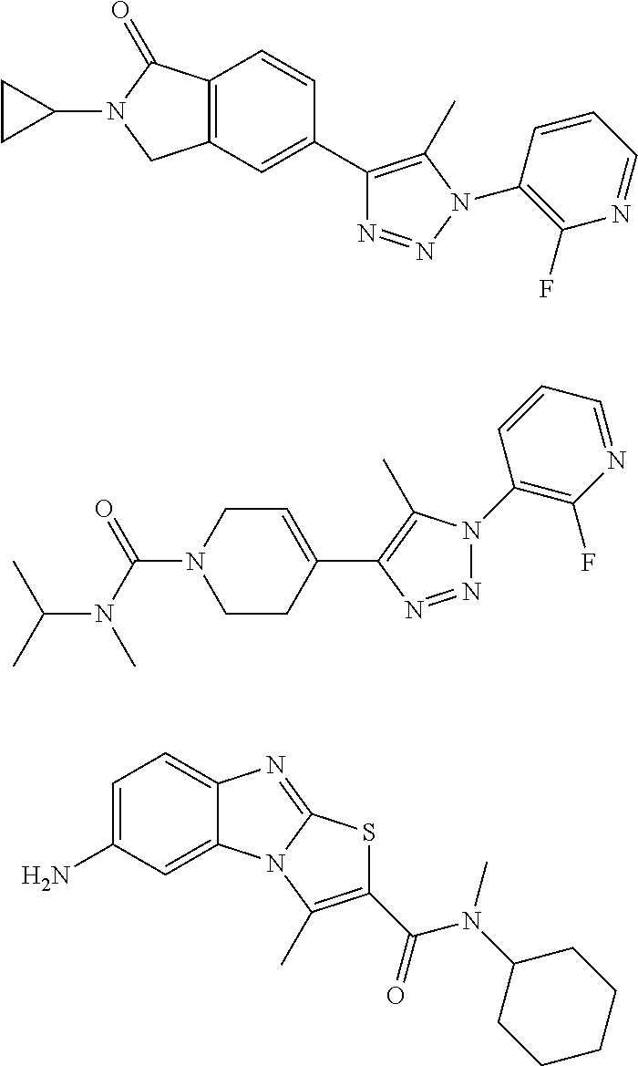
C12=C(C=C(C3=C(C)N(C4=C(F)N=CC=C4)N=N3)C=C1)CN(C1CC1)C2=O.C1=C(C2=C(C)N(C3=C(F)N=CC=C3)N=N2)CCN(C(N(C)C(C)C)=O)C1.C1=C(N)C=C2C(=C1)N=C1N2C(C)=C(C(=O)N(C)C2CCCCC2)S1
